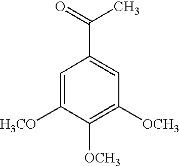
C1=C([H3CO])C([OCH3])=C([OCH3])C=C1C(=O)C
